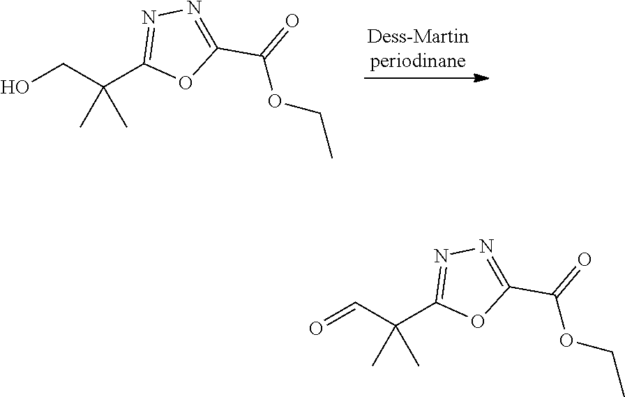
N1=C(C(C)(C)CO)OC(C(=O)OCC)=N1.N1=C(C(C)(C)C=O)OC(C(=O)OCC)=N1
